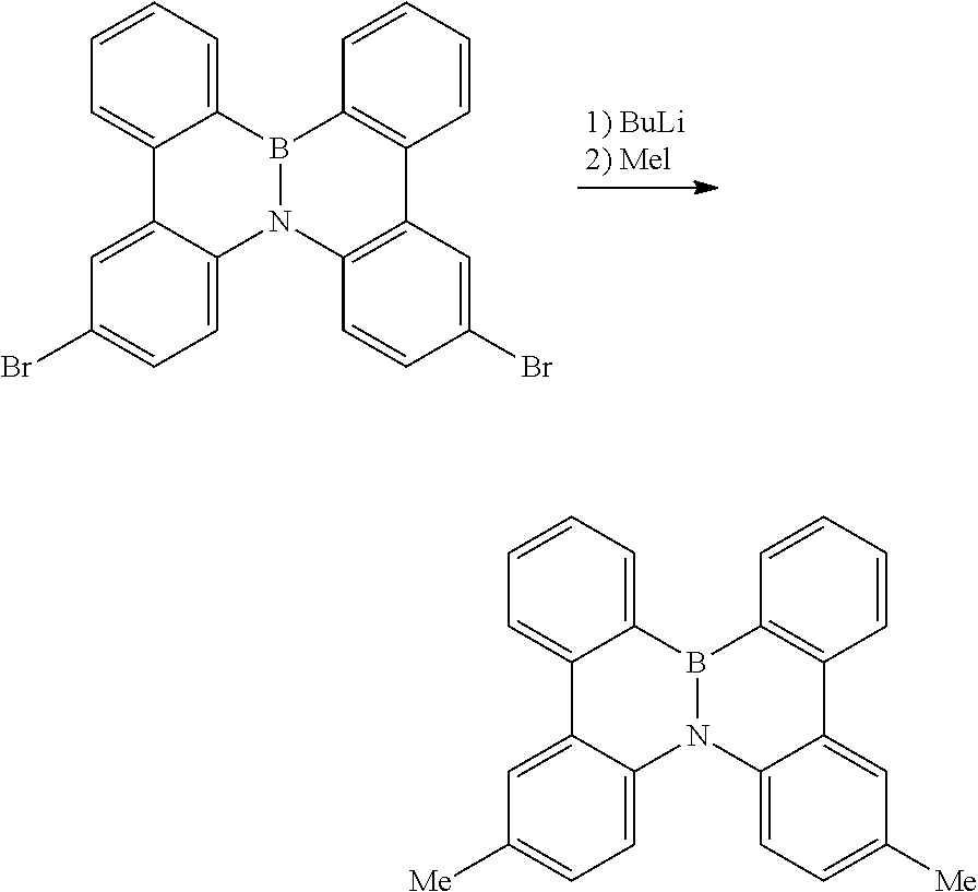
C12=CC=CC=C1B1N(C3=CC=C(Br)C=C23)C2=C(C=C(Br)C=C2)C2=C1C=CC=C2.C12=CC=CC=C1B1N(C3=CC=C([Me])C=C23)C2=CC=C([Me])C=C2C2=C1C=CC=C2
